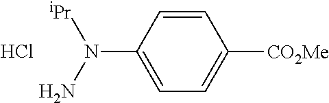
C1(N([iPr])N)=CC=C([CO2Me])C=C1.Cl
